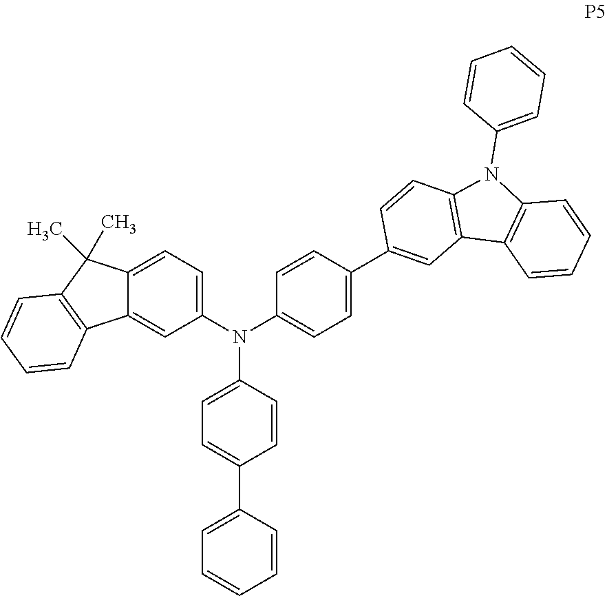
C1(N(C2=CC=C3C(=C2)C2=C(C3(C)C)C=CC=C2)C2=CC=C(C3=CC4=C(C=C3)N(C3=CC=CC=C3)C3=C4C=CC=C3)C=C2)=CC=C(C2=CC=CC=C2)C=C1
